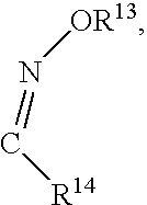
C(=N[OR13])[R14]
